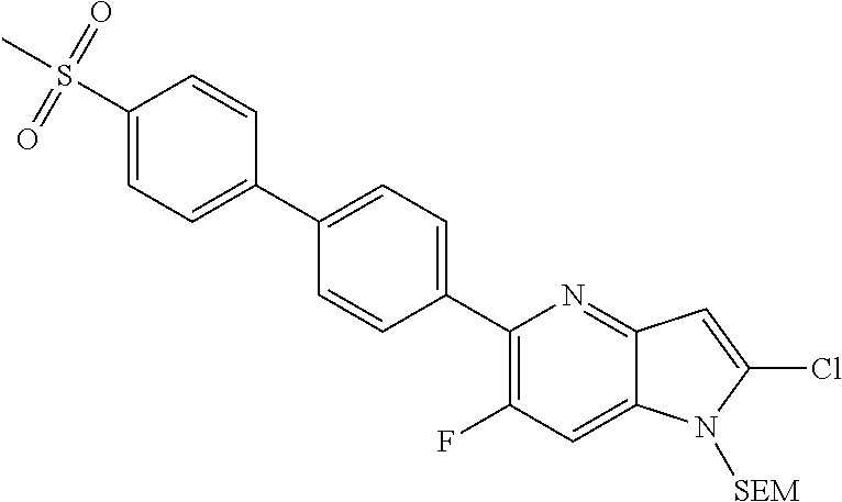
C1(C2=CC=C(C3=CC=C(S(C)(=O)=O)C=C3)C=C2)=C(F)C=C2C(=N1)C=C(Cl)N2[SEM]
